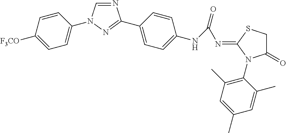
N1=CN(C2=CC=C([F3CO])C=C2)N=C1C1=CC=C(NC(N=C2SCC(=O)N2C2=C(C)C=C(C)C=C2C)=O)C=C1
